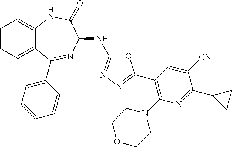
C1=CC=C2C(=C1)NC(=O)C(NC1=NN=C(C3=C(N4CCOCC4)N=C(C4CC4)C([CN])=C3)O1)N=C2C1=CC=CC=C1
